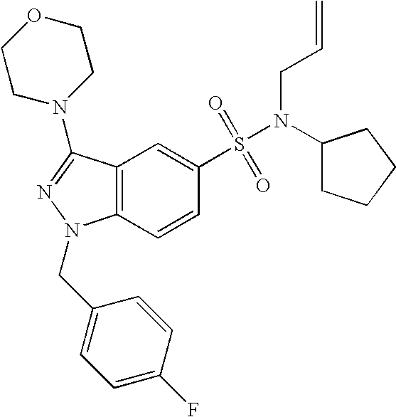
C1(S(N(C2CCCC2)CC=C)(=O)=O)=CC2=C(C=C1)N(CC1=CC=C(F)C=C1)N=C2N1CCOCC1
